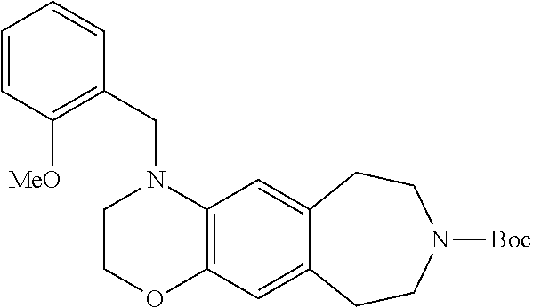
C1COC2=C(N1CC1=C([MeO])C=CC=C1)C=C1C(=C2)CCN([Boc])CC1
